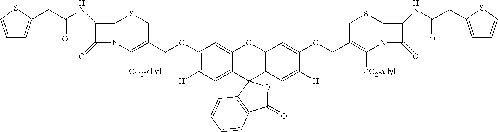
C1(CC(NC2C(=O)N3C2SCC(COC2=C([H])C=C4C(=C2)OC2=C(C=C([H])C(OCC5=C([CO2-allyl])N6C(=O)C(NC(CC7=CC=CS7)=O)C6SC5)=C2)C42OC(=O)C4=C2C=CC=C4)=C3[CO2-allyl])=O)=CC=CS1
